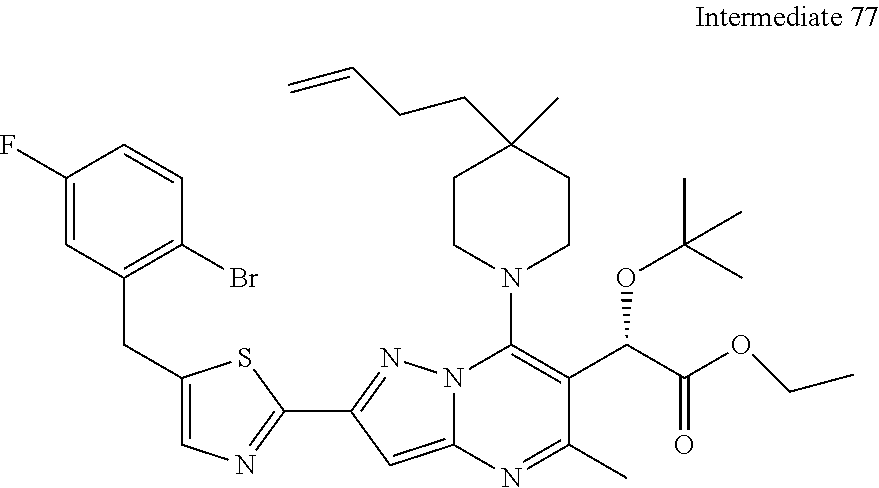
C1(F)=CC(CC2=CN=C(C3=NN4C(=C3)N=C(C)C(C(C(OCC)=O)OC(C)(C)C)=C4N3CCC(C)(CCC=C)CC3)S2)=C(Br)C=C1
